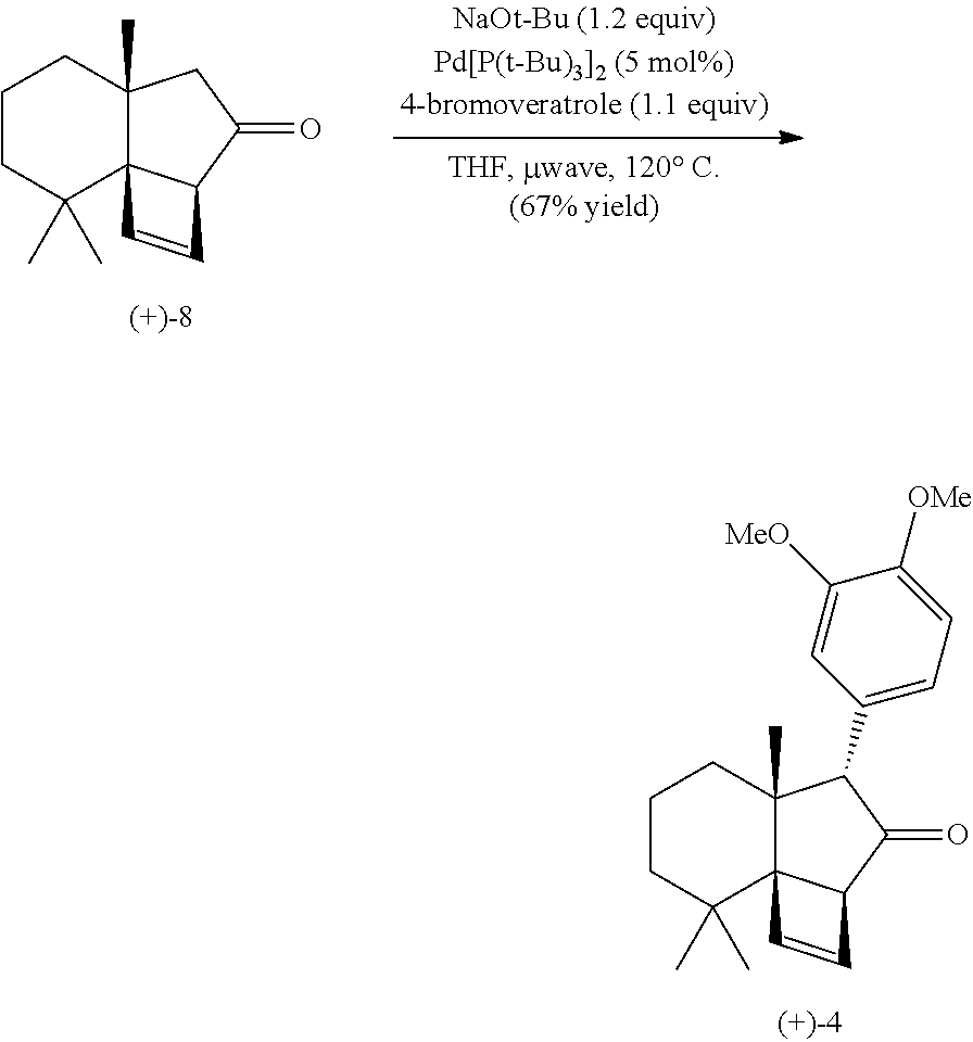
C1CC(C)(C)C23C(C)(C1)C(C1=CC=C([OMe])C([MeO])=C1)C(=O)C2C=C3.C1CC(C)(C)C23C(C)(C1)CC(=O)C2C=C3
